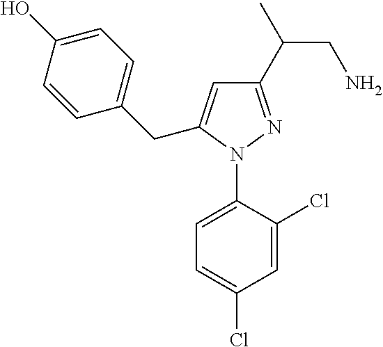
C1=C(N2N=C(C(CN)C)C=C2CC2=CC=C(O)C=C2)C(Cl)=CC(Cl)=C1
